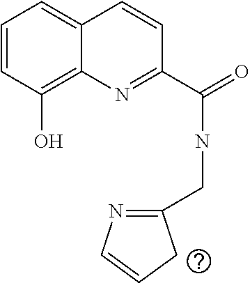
C1=CC(O)=C2C(=C1)C=CC(C(=O)NCC1=NC=CC1)=N2
